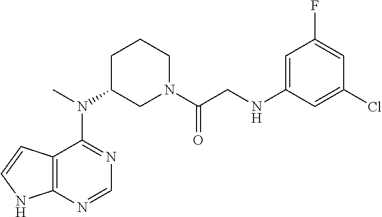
N(C1CN(C(CNC2=CC(F)=CC(Cl)=C2)=O)CCC1)(C1=NC=NC2=C1C=CN2)C
